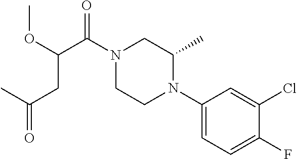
C1(N2CCN(C(=O)C(OC)CC(=O)C)CC2C)=CC=C(F)C(Cl)=C1
